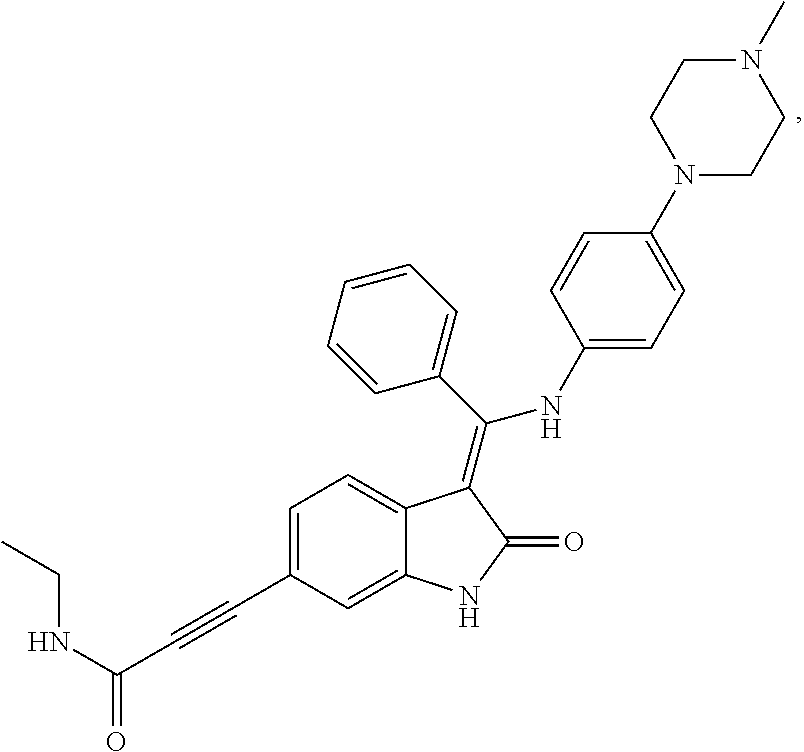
C1=C(C#CC(NCC)=O)C=C2C(=C1)C(=C(C1=CC=CC=C1)NC1=CC=C(N3CCN(C)CC3)C=C1)C(=O)N2
